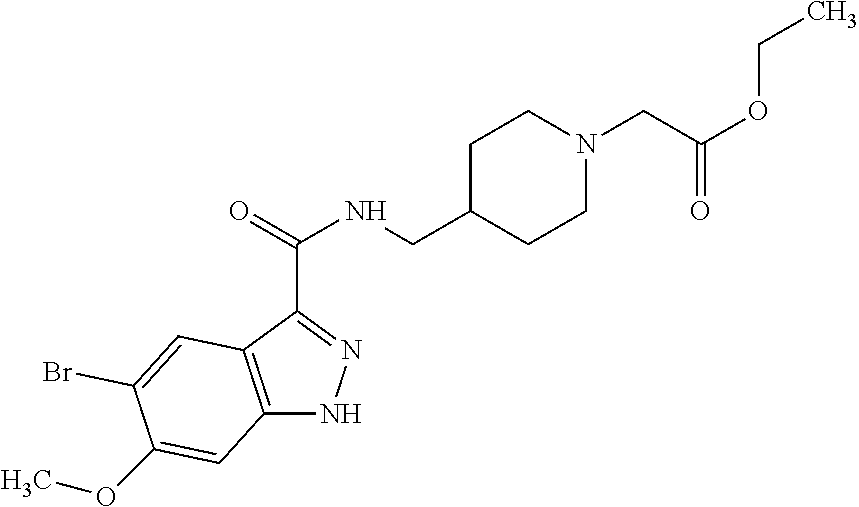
C1(C(=O)NCC2CCN(CC(OCC)=O)CC2)=NNC2=C1C=C(Br)C(OC)=C2
